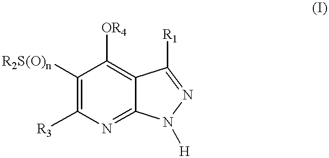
C1([R2S(O)n])=C([R3])N=C2C(=C1[OR4])C([R1])=NN2[H]
